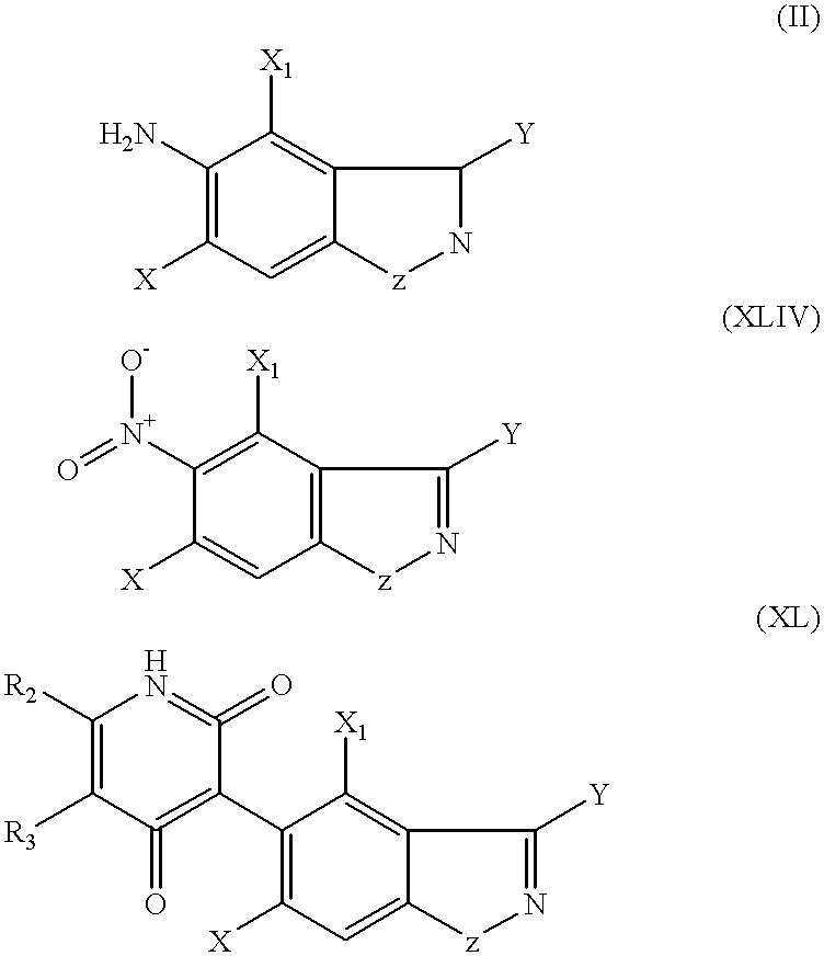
C1(N)=C([X])C=C2C(=C1[X1])C([Y])N[z]2.C1([N+](=O)[O-])=C([X1])C2=C(C=C1[X])[z]N=C2[Y].C1(C2=C(=O)C([R3])=C([R2])N=C2=O)=C([X])C=C2C(=C1[X1])C([Y])=N[z]2
